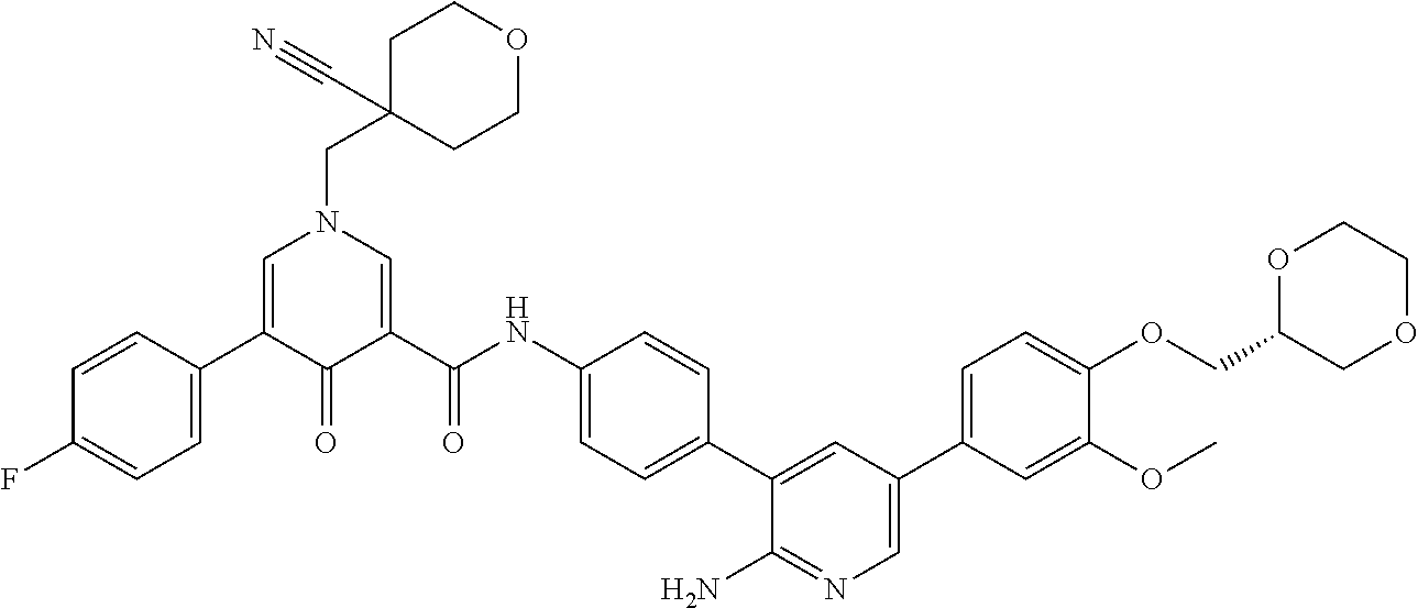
C1=C(C2=CN(CC3(C#N)CCOCC3)C=C(C(NC3=CC=C(C4=CC(C5=CC=C(OCC6OCCOC6)C(OC)=C5)=CN=C4N)C=C3)=O)C2=O)C=CC(F)=C1
